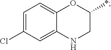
C1(Cl)=CC=C2C(=C1)NCC(*)O2
